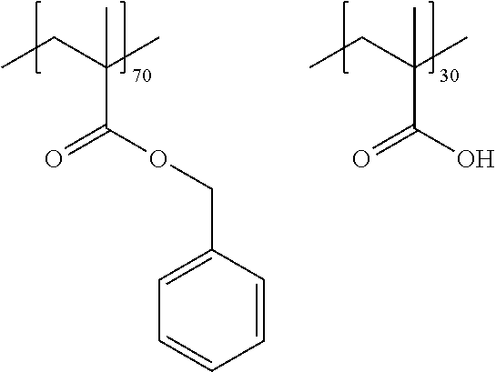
C1=C(COC(=O)C(C)(C)CC)C=CC=C1.OC(=O)C(C)(C)CC
